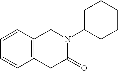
C1=CC2=C(C=C1)CC(=O)N(C1CCCCC1)C2
